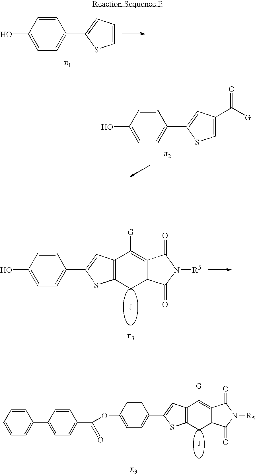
C1=CSC(C2=CC=C(O)C=C2)=C1.C1(C([G])=O)=CSC(C2=CC=C(O)C=C2)=C1.C12=C(SC(C3=CC=C(O)C=C3)=C1)CC1C(=C2[G])C(=O)N([R5])C1=O.C1=CC=C(C2=CC=C(C(OC3=CC=C(C4=CC5=C(S4)CC4C(=C5[G])C(=O)N([R5])C4=O)C=C3)=O)C=C2)C=C1
